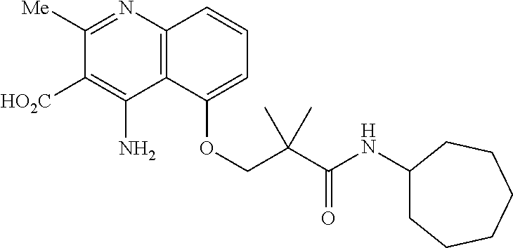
C12=C(C(OCC(C(NC3CCCCCC3)=O)(C)C)=CC=C1)C(N)=C([HO2C])C([Me])=N2
